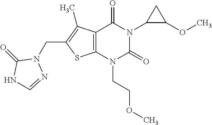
C12=C(N(CCOC)C(=O)N(C3C(OC)C3)C1=O)SC(CN1C(=O)NC=N1)=C2C
